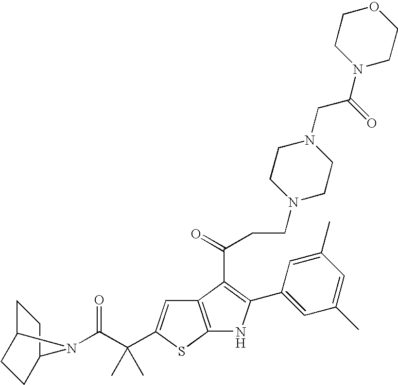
C1C2CCC(C1)N2C(C(C)(C)C1=CC2=C(S1)NC(C1=CC(C)=CC(C)=C1)=C2C(=O)CCN1CCN(CC(=O)N2CCOCC2)CC1)=O
